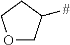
[#]C1COCC1
